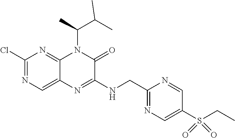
C1(Cl)=NC=C2C(=N1)N(C(C)C(C)C)C(=O)C(NCC1=NC=C(S(CC)(=O)=O)C=N1)=N2
